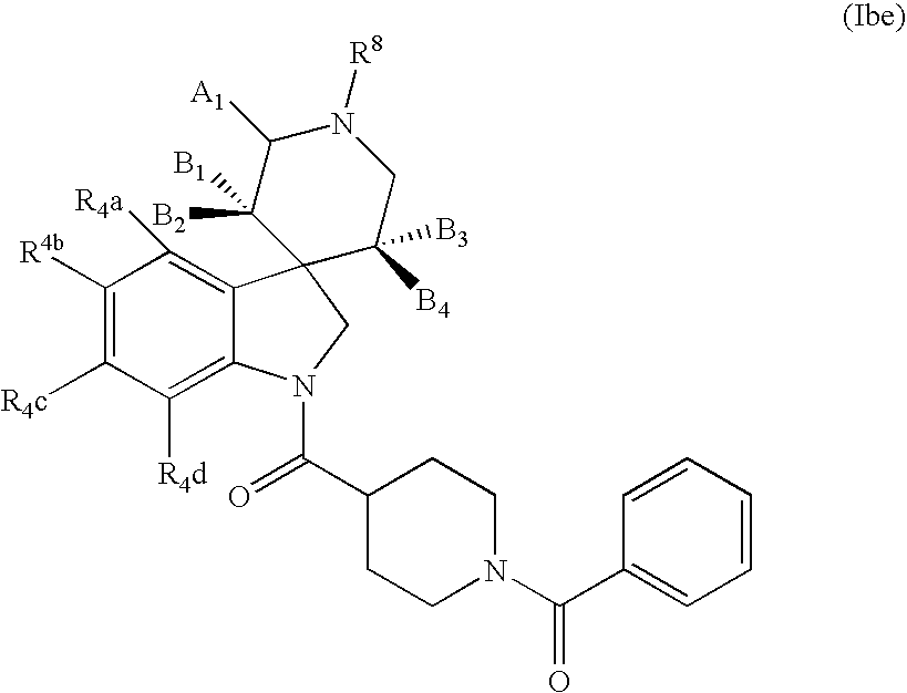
C1([R4b])=C([R4c])C([R4d])=C2C(=C1[R4a])C1(CN2C(=O)C2CCN(C(=O)C3=CC=CC=C3)CC2)C([B4])([B3])CN([R8])C([A1])C1([B1])[B2]
